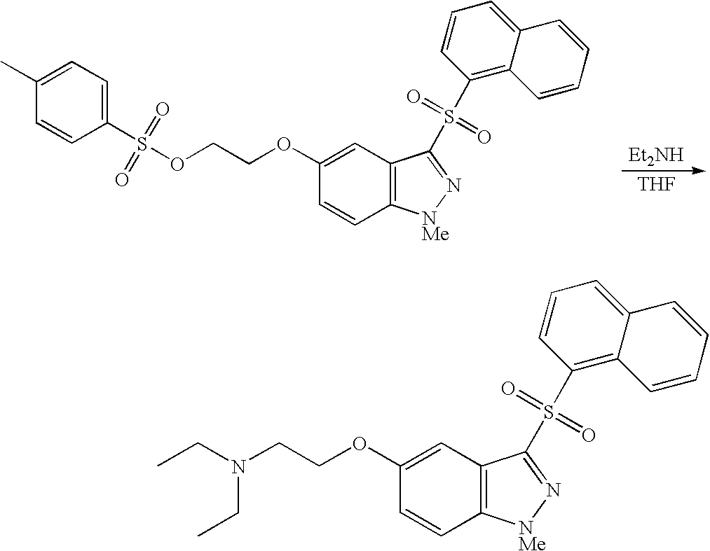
O(CCOC1=CC2=C(C=C1)[NMe]N=C2S(C1=C2C(=CC=C1)C=CC=C2)(=O)=O)S(C1=CC=C(C)C=C1)(=O)=O.[Et2NH].[THF].C(COC1=CC2=C(C=C1)[NMe]N=C2S(C1=C2C(=CC=C1)C=CC=C2)(=O)=O)N(CC)CC
